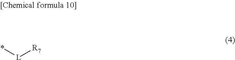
[L]([R7])*
